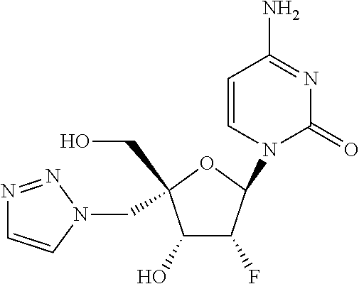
C1(O)C(F)C(N2C=CC(N)=NC2=O)OC1(CN1N=NC=C1)CO
